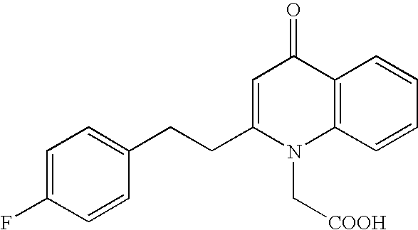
C1=C(F)C=CC(CCC2=CC(=O)C3=C(N2C[COOH])C=CC=C3)=C1
